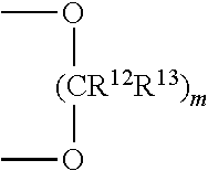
CO[(CR12R13)m]OC
